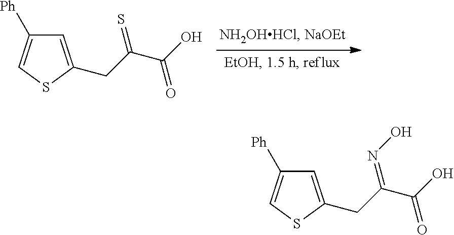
C(C1=CC([Ph])=CS1)C(=S)C(O)=O.C(C1=CC([Ph])=CS1)C(=NO)C(O)=O
